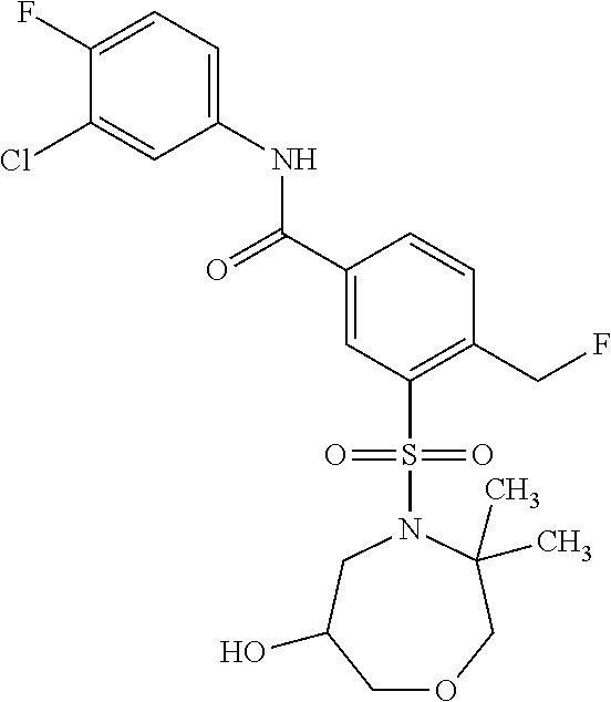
C1(F)=CC=C(NC(C2=CC(S(=O)(=O)N3CC(O)COCC3(C)C)=C(CF)C=C2)=O)C=C1Cl
